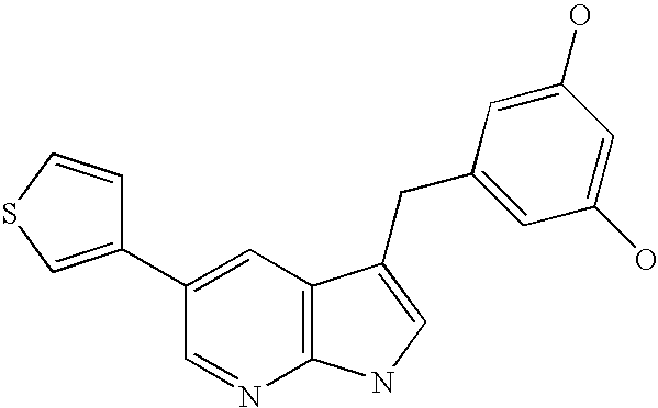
C1(C2=CSC=C2)=CC2=C(N=C1)NC=C2CC1=CC(O)=CC(O)=C1
